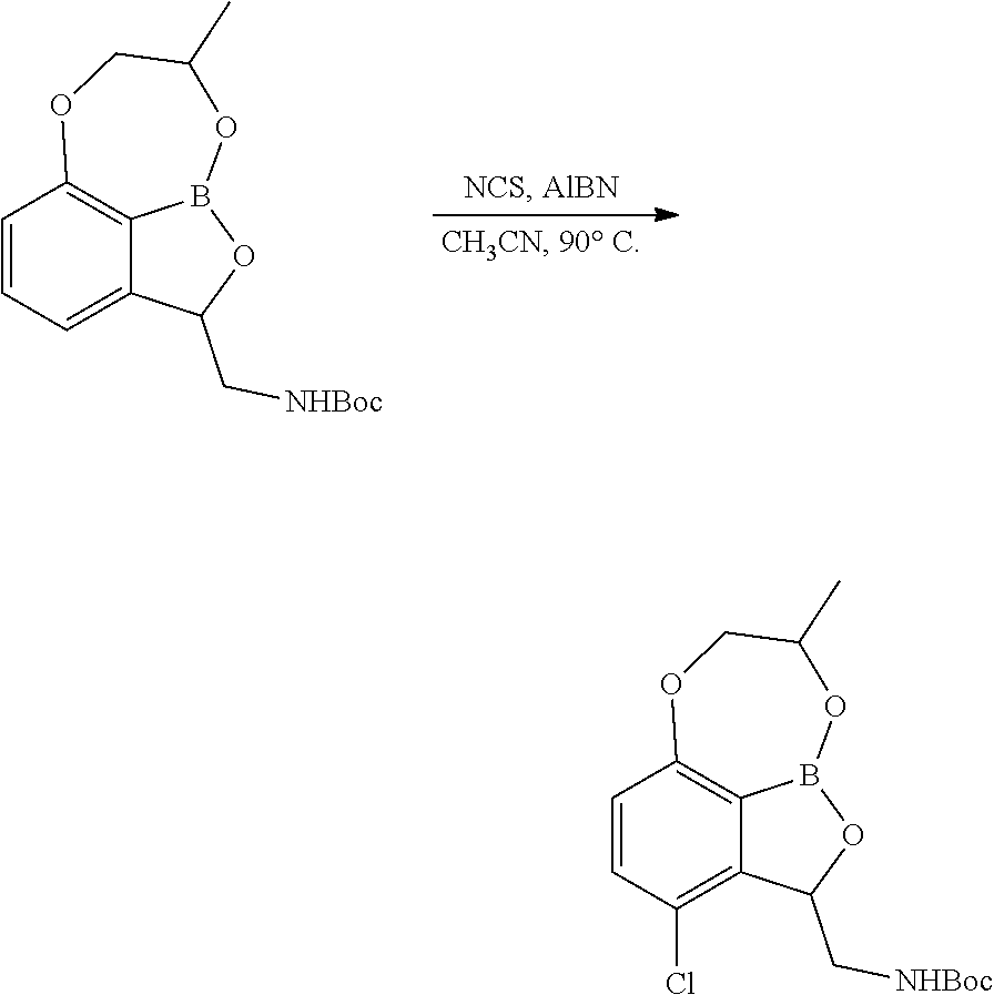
C1=CC=C2C3=C1OCC(C)OB3OC2C[NHBoc].C1=CC(Cl)=C2C3=C1OCC(C)OB3OC2C[NHBoc]
